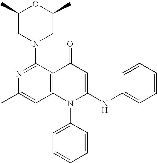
N1=C(N2CC(C)OC(C)C2)C2=C(C=C1C)N(C1=CC=CC=C1)C(NC1=CC=CC=C1)=CC2=O
